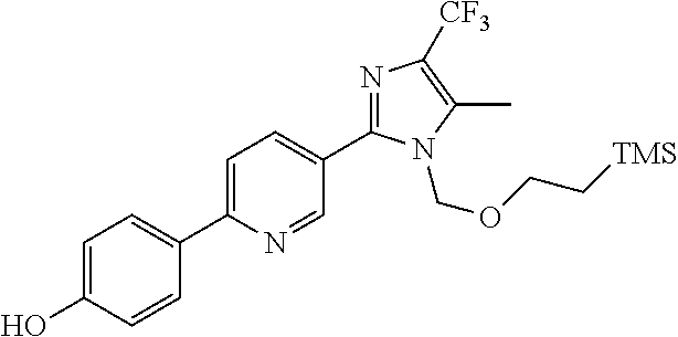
C1(O)=CC=C(C2=CC=C(C3=NC([CF3])=C(C)N3COCC[TMS])C=N2)C=C1
